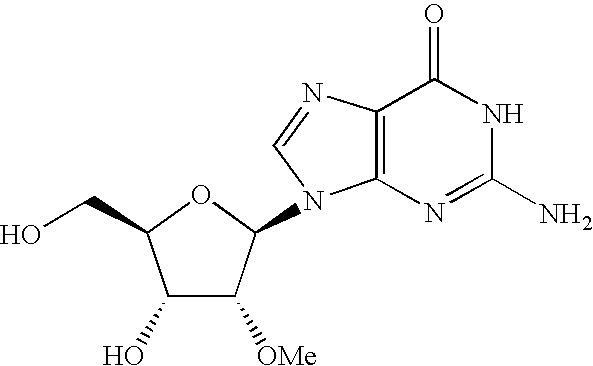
C1(O)C([OMe])C(N2C3=C(N=C2)C(=O)NC(N)=N3)OC1CO
